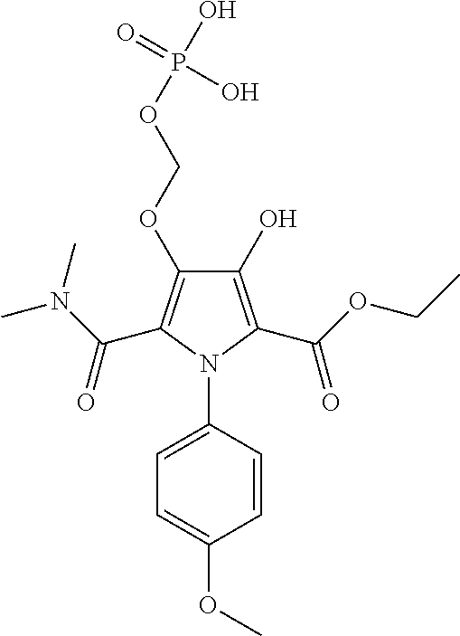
C1(O)=C(C(OCC)=O)N(C2=CC=C(OC)C=C2)C(C(N(C)C)=O)=C1OCOP(O)(=O)O
